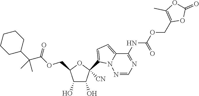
C1(O)C(O)C(COC(=O)C(C2CCCCC2)(C)C)OC1(C1=CC=C2N1N=CN=C2NC(=O)OCC1=C(C)OC(=O)O1)[CN]
